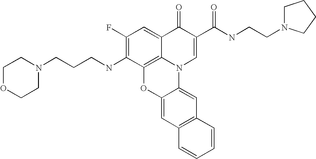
C1(F)=C(NCCCN2CCOCC2)C2=C3C(=C1)C(=O)C(C(NCCN1CCCC1)=O)=CN3C1=CC3=C(C=C1O2)C=CC=C3
